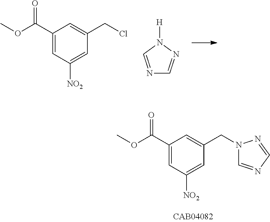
C1(C(OC)=O)=CC([NO2])=CC(CCl)=C1.N1=CN([H])N=C1.C1(C(OC)=O)=CC([NO2])=CC(CN2C=NC=N2)=C1
